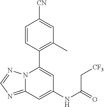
C12=NC=NN1C(C1=C(C)C=C([CN])C=C1)=CC(NC(=O)C[CF3])=C2
